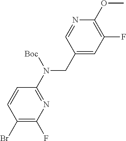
C1(N(CC2=CC(F)=C(OC)N=C2)[Boc])=NC(F)=C(Br)C=C1
